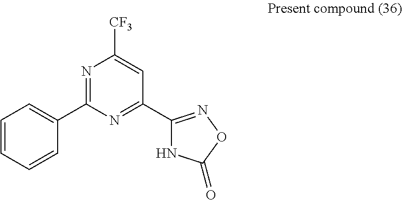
N1=C(C2=CC=CC=C2)N=C(C2=NOC(=O)N2)C=C1[CF3]
